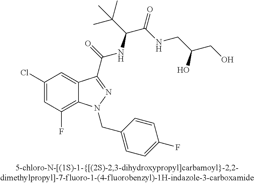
C1(Cl)=CC(F)=C2C(=C1)C(C(=O)NC(C(C)(C)C)C(=O)NCC(CO)O)=NN2CC1=CC=C(F)C=C1
